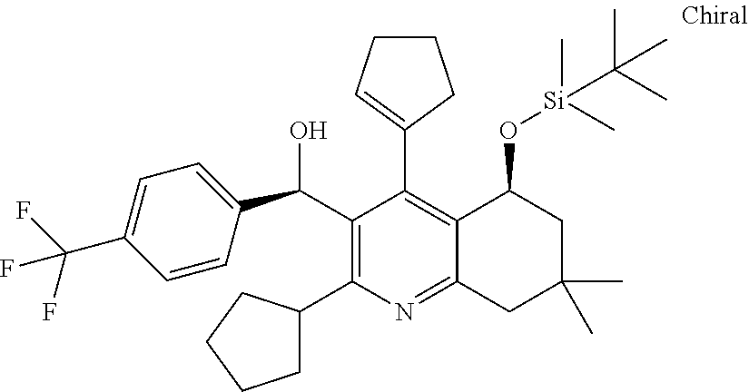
C1=CC(C(C2=C(C3CCCC3)N=C3C(=C2C2=CCCC2)C(O[Si](C)(C)C(C)(C)C)CC(C)(C)C3)O)=CC=C1C(F)(F)F
